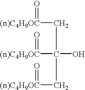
[(n)C4H9OC](CC([(n)C4H9OC]=O)(C[(n)C4H9OC]=O)O)=O
